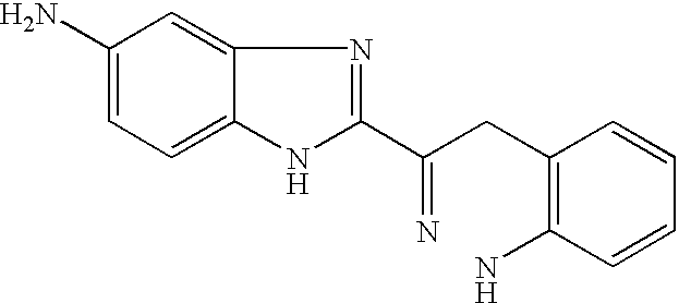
C1(N)=CC=C2C(=C1)N=C(C(=N)CC1=C(N)C=CC=C1)N2
